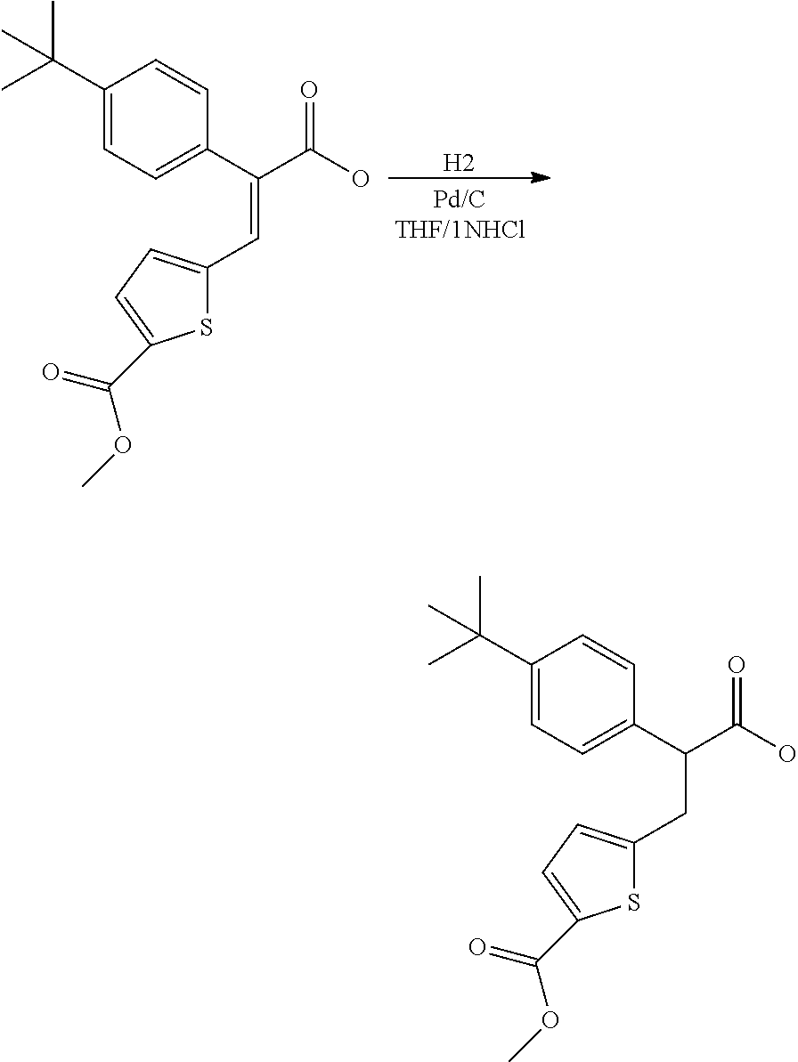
[H2].C1(C(C)(C)C)=CC=C(C(C(O)=O)=CC2=CC=C(C(OC)=O)S2)C=C1.C1(C(C)(C)C)=CC=C(C(C(O)=O)CC2=CC=C(C(OC)=O)S2)C=C1
